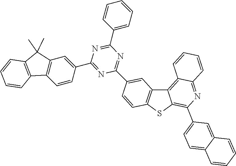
C1=CC=C(C2=NC(C3=CC4=C(C=C3)C3=C(C=CC=C3)C4(C)C)=NC(C3=CC4=C(SC5=C(C6=CC=C7C(=C6)C=CC=C7)N=C6C(=C45)C=CC=C6)C=C3)=N2)C=C1
